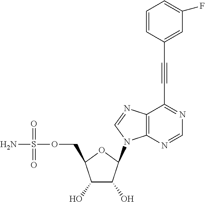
C1(O)C(O)C(N2C3=C(N=C2)C(C#CC2=CC(F)=CC=C2)=NC=N3)OC1COS(N)(=O)=O
